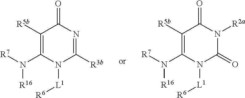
C1([R5b])=C(N([R7])[R16])N([L1][R6])C([R3b])=NC1=O.C1([R5b])=C(N([R7])[R16])N([L1][R6])C(=O)N([R2a])C1=O
